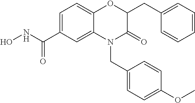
C1=C(C(NO)=O)C=C2C(=C1)OC(CC1=CC=CC=C1)C(=O)N2CC1=CC=C(OC)C=C1
